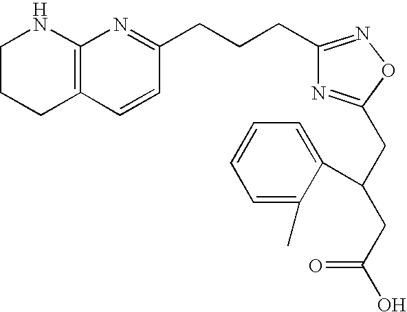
C1CCC2=C(N1)N=C(CCCC1=NOC(CC(CC(O)=O)C3=CC=CC=C3C)=N1)C=C2
